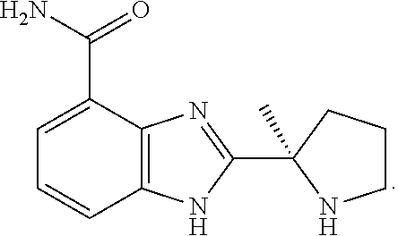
C1CCC(C2=NC3=C(N2)C=CC=C3C(N)=O)(C)N1
